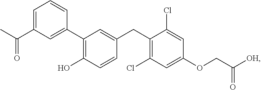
C1(C2=C(O)C=CC(CC3=C(Cl)C=C(OCC([OH])=O)C=C3Cl)=C2)=CC(C(C)=O)=CC=C1
